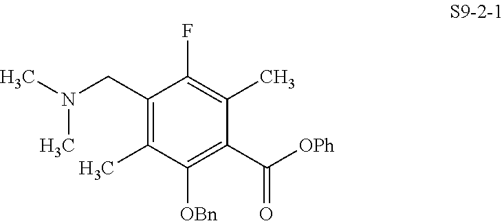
C1(CN(C)C)=C(C)C([OBn])=C(C(=O)[OPh])C(C)=C1F
